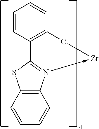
C1=CC2=C(C=C1)O[Zr]-N1=C2SC2=C1C=CC=C2
